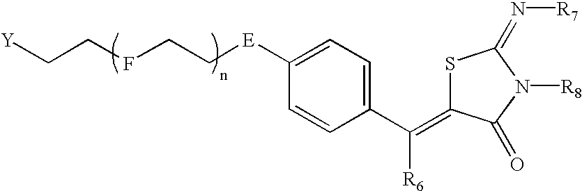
[Y]CCFCC[E]C1=CC=C(C([R6])=C2SC(=N[R7])N([R8])C2=O)C=C1
